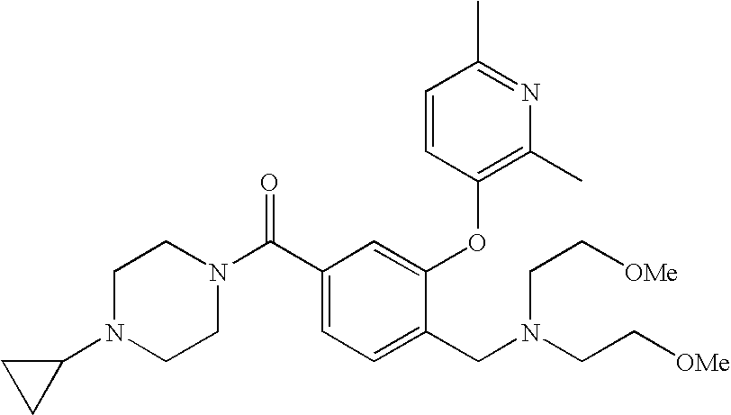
C1(C(N2CCN(C3CC3)CC2)=O)=CC=C(CN(CC[OMe])CC[OMe])C(OC2=C(C)N=C(C)C=C2)=C1
